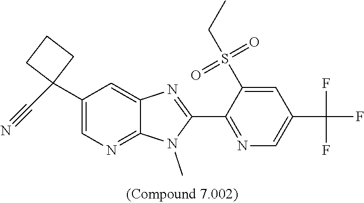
C1(C2(C#N)CCC2)=CN=C2C(=C1)N=C(C1=NC=C(C(F)(F)F)C=C1S(CC)(=O)=O)N2C
